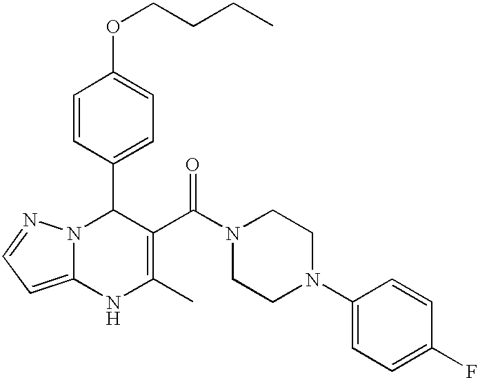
C1=CC(C2N3C(=CC=N3)NC(C)=C2C(N2CCN(C3=CC=C(F)C=C3)CC2)=O)=CC=C1OCCCC
